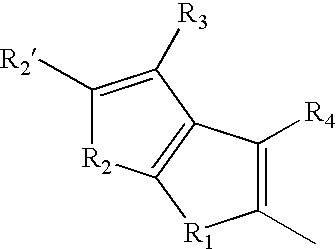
C1([R2])=C([R3])C2=C([R2]1)[R1]C(C)=C2[R4]
